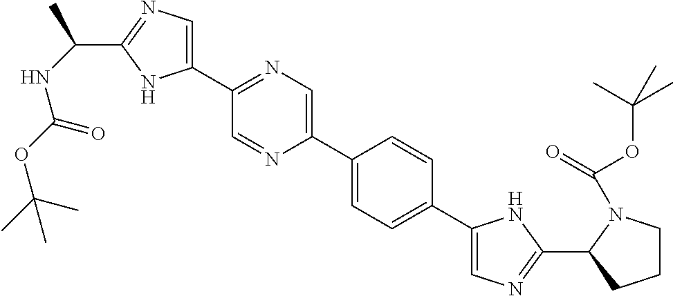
C1(C2=CN=C(C3=CN=C(C(NC(OC(C)(C)C)=O)C)N3)C=N2)=CC=C(C2=CN=C(C3CCCN3C(=O)OC(C)(C)C)N2)C=C1
